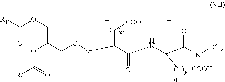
N(C(C(NC(C([Sp]OCC(OC([R2])=O)COC([R1])=O)C[COOH])=O)C[COOH])=O)[D(+)]
